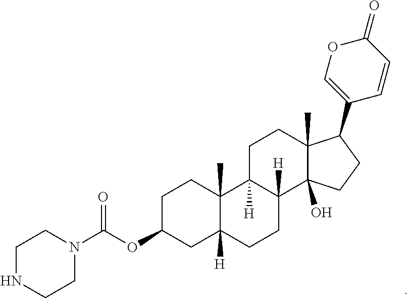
C1C(OC(N2CCNCC2)=O)CC2([H])C(C)(C1)C1([H])C([H])(CC2)C2(O)C(C)(CC1)C(C1=COC(=O)C=C1)CC2
